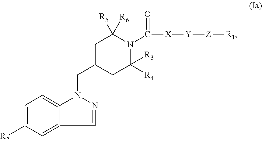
C1=C([R2])C=C2C(=C1)N(CC1CC([R4])([R3])N(C([X][Y][Z][R1])=O)C([R6])([R5])C1)N=C2
